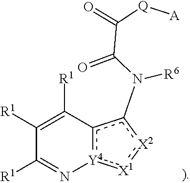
C1([R1])=C([R1])c2[Y4](:[X1]:[X2]c2N([R6])C(C([Q][A])=O)=O)N=C1[R1]
